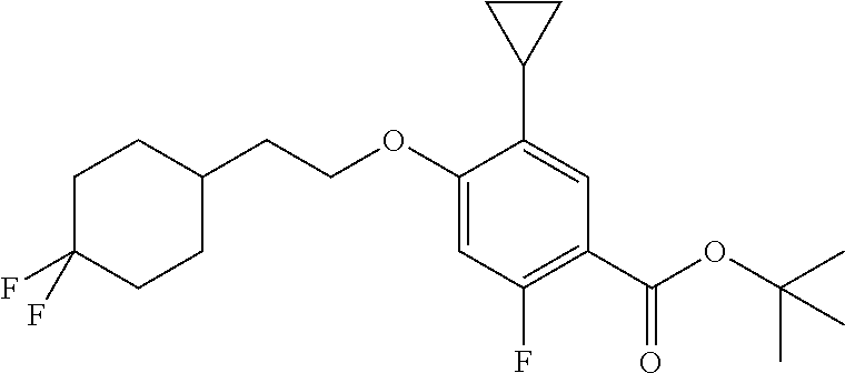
C1(F)=C(C(OC(C)(C)C)=O)C=C(C2CC2)C(OCCC2CCC(F)(F)CC2)=C1
